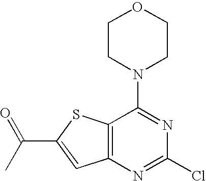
C12=C(N=C(Cl)N=C1N1CCOCC1)C=C(C(=O)C)S2
